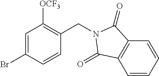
C1=C(Br)C=CC(CN2C(=O)C3=C(C=CC=C3)C2=O)=C1[OCF3]
